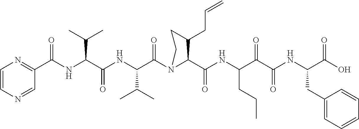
C1=CN=CC(C(NC(C(NC(C(N2C(C(NC(C(C(NC(C(=O)O)CC3=CC=CC=C3)=O)=O)CCC)=O)C(CC=C)CC2)=O)C(C)C)=O)C(C)C)=O)=N1
